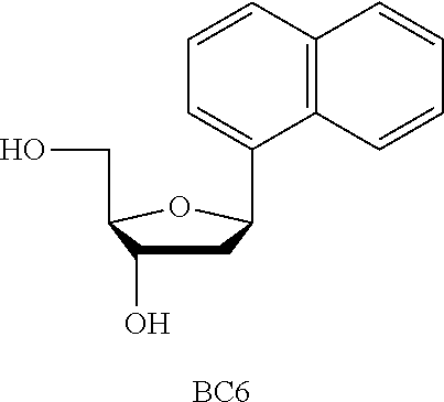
C1C(O)C(CO)OC1C1=CC=CC2=C1C=CC=C2.[BC6]
